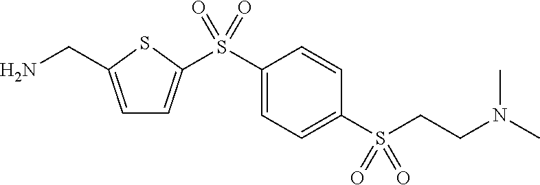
C1=C(CN)SC(S(C2=CC=C(S(CCN(C)C)(=O)=O)C=C2)(=O)=O)=C1
